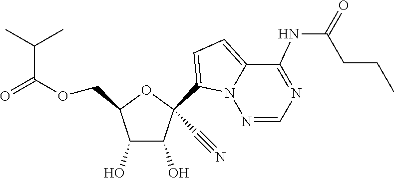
O(CC1OC(C#N)(C2=CC=C3C(NC(=O)CCC)=NC=NN32)C(O)C1O)C(=O)C(C)C
